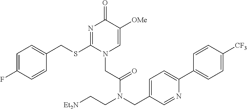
C1=C(F)C=CC(CSC2=NC(=O)C([OMe])=CN2CC(=O)N(CC2=CC=C(C3=CC=C([CF3])C=C3)N=C2)CC[Et2N])=C1
